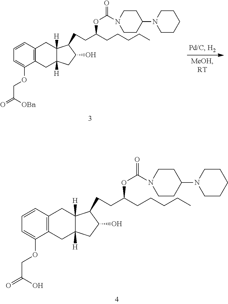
C12=C(C=CC=C1OCC(=O)O)CC1([H])C([H])(C2)CC(O)C1CCC(CCCCC)OC(N1CCC(N2CCCCC2)CC1)=O.C12=C(C=CC=C1OCC(=O)[OBn])CC1([H])C([H])(C2)CC(O)C1CCC(CCCCC)OC(N1CCC(N2CCCCC2)CC1)=O
